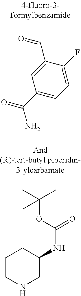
O=CC1=CC(C(=O)N)=CC=C1F.C1CNCC(NC(=O)OC(C)(C)C)C1
